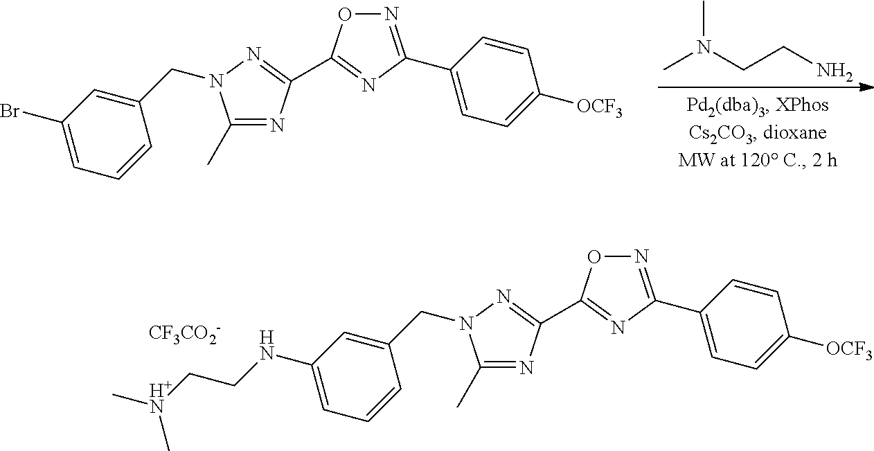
CN(CCN)C.N1=C(C2=NN(CC3=CC(Br)=CC=C3)C(C)=N2)ON=C1C1=CC=C([OCF3])C=C1.N1=C(C2=NN(CC3=CC(NCC[H+N](C)C)=CC=C3)C(C)=N2)ON=C1C1=CC=C([OCF3])C=C1.[CF3CO2-]
